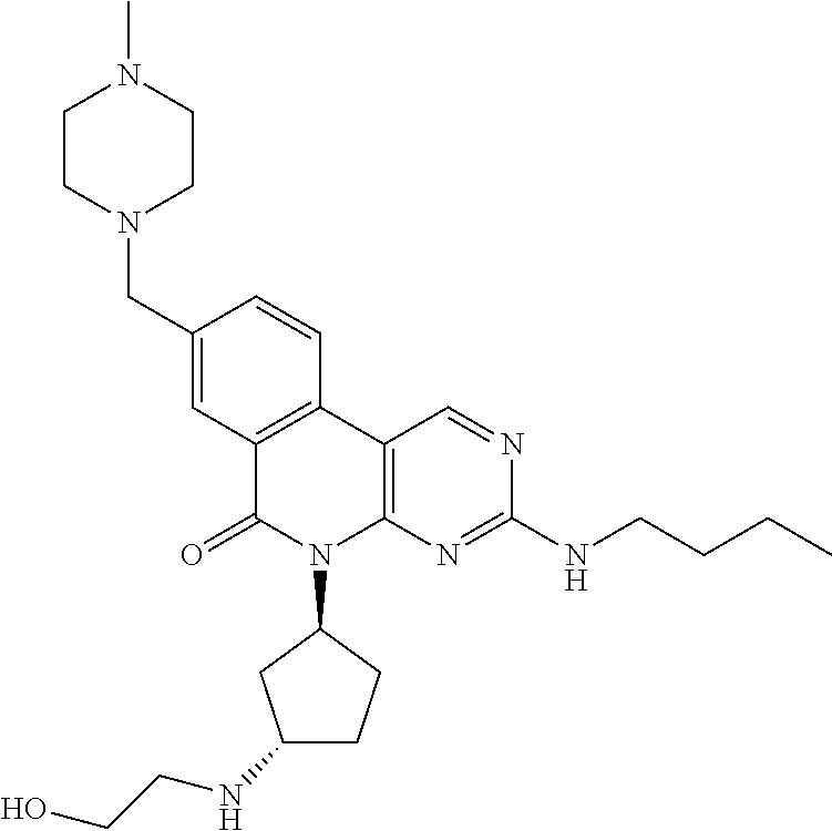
C1(CN2CCN(C)CC2)=CC2=C(C=C1)C1=C(N(C3CC(NCCO)CC3)C2=O)N=C(NCCCC)N=C1
